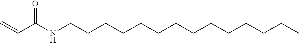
C(C(NCCCCCCCCCCCCCC)=O)=C
